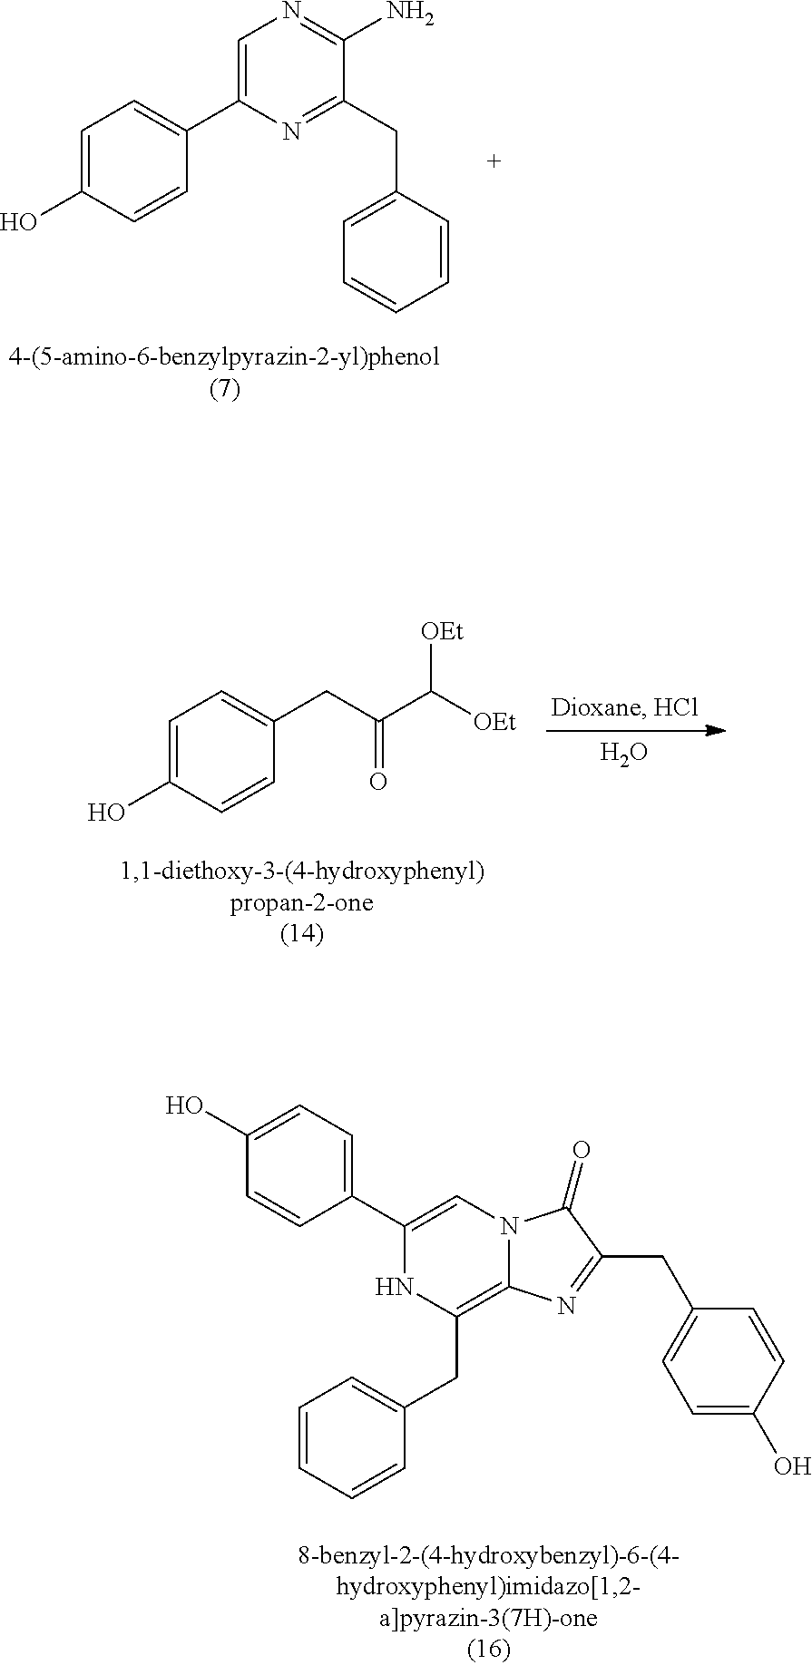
C1(O)=CC=C(C2=CN3C(=C(CC4=CC=CC=C4)N2)N=C(CC2=CC=C(O)C=C2)C3=O)C=C1.C1=C(O)C=CC(C2=CN=C(N)C(CC3=CC=CC=C3)=N2)=C1.OC1=CC=C(CC(C([OEt])[OEt])=O)C=C1.O
